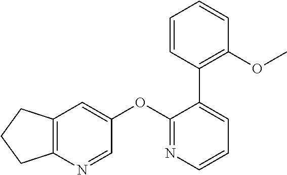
C1(OC2=CC3=C(N=C2)CCC3)=NC=CC=C1C1=C(OC)C=CC=C1
